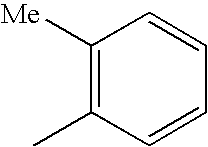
C1([Me])=C(C)C=CC=C1
